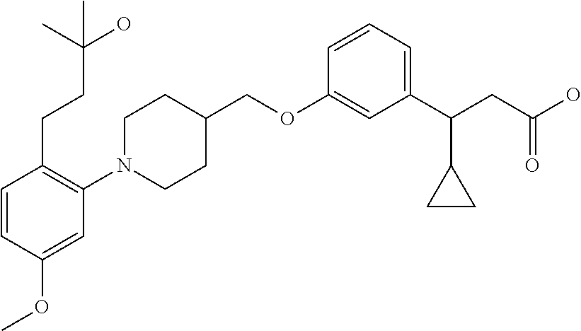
C1(OCC2CCN(C3=C(CCC(O)(C)C)C=CC(OC)=C3)CC2)=CC(C(CC(O)=O)C2CC2)=CC=C1
